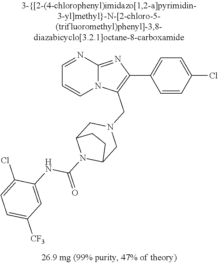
C1=CC(Cl)=CC=C1C1=C(CN2CC3N(C(=O)NC4=CC([CF3])=CC=C4Cl)C(C2)CC3)N2C(=N1)N=CC=C2
